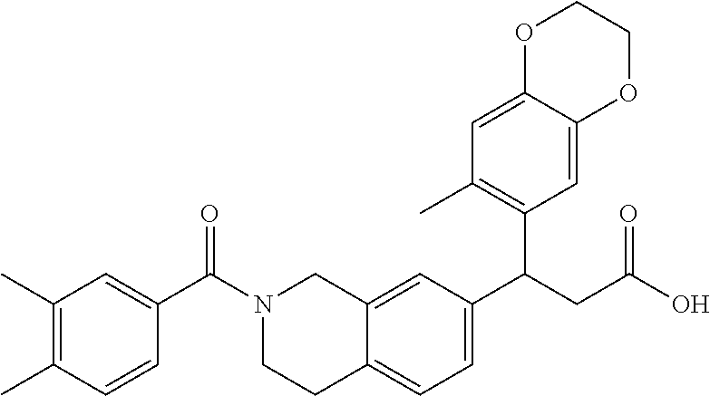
C1(C)=C(C)C=CC(C(N2CCC3=CC=C(C(CC(O)=O)C4=C(C)C=C5C(=C4)OCCO5)C=C3C2)=O)=C1
